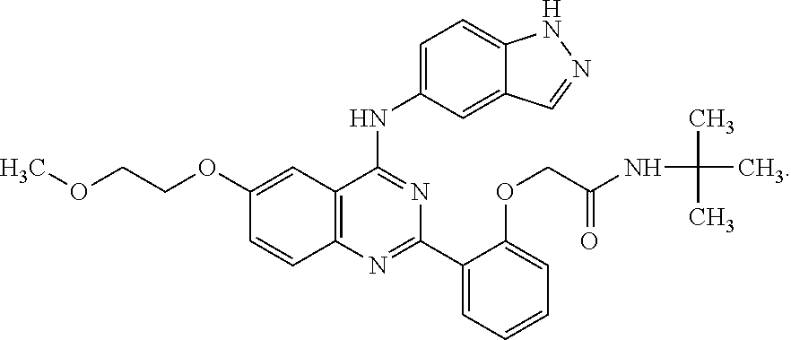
C1(OCCOC)=CC2=C(C=C1)N=C(C1=CC=CC=C1OCC(NC(C)(C)C)=O)N=C2NC1=CC=C2C(=C1)C=NN2
